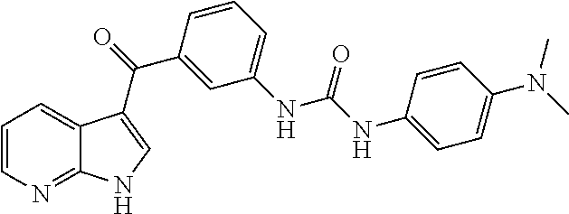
C1=CN=C2C(=C1)C(C(C1=CC(NC(=O)NC3=CC=C(N(C)C)C=C3)=CC=C1)=O)=CN2
